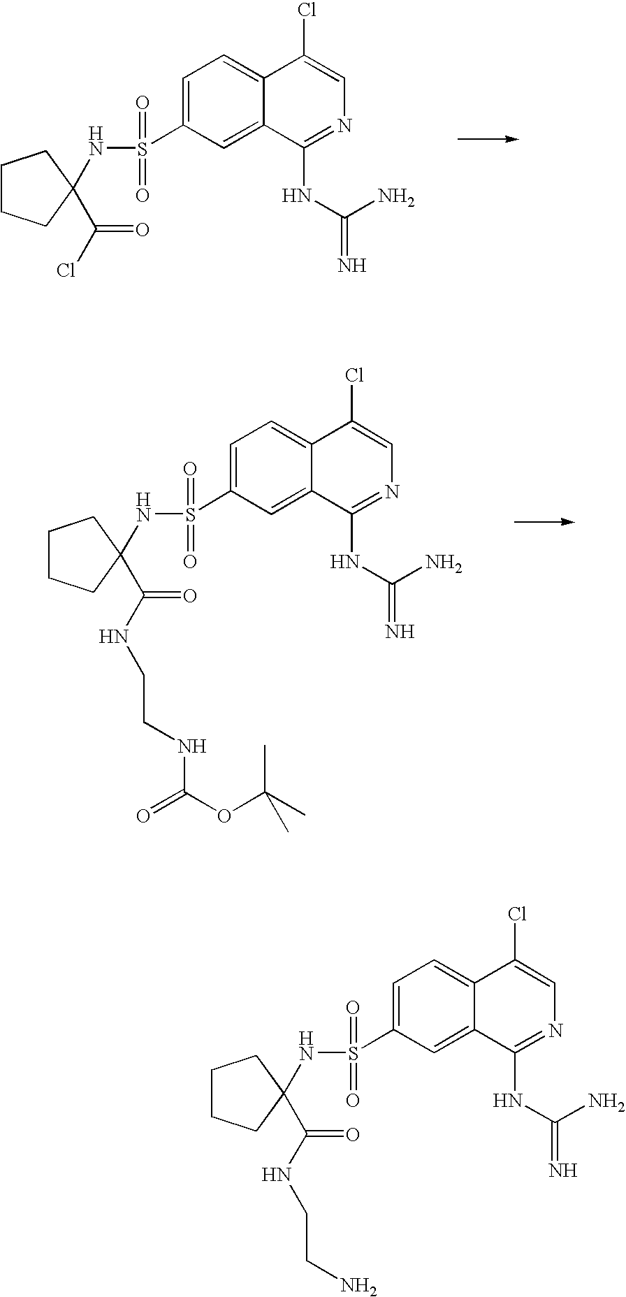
C1CCC(NS(=O)(=O)C2=CC=C3C(=C2)C(NC(N)=N)=NC=C3Cl)(C(Cl)=O)C1.C1CCC(NS(=O)(=O)C2=CC=C3C(=C2)C(NC(N)=N)=NC=C3Cl)(C(NCCNC(=O)OC(C)(C)C)=O)C1.C1CCC(NS(=O)(=O)C2=CC=C3C(=C2)C(NC(N)=N)=NC=C3Cl)(C(NCCN)=O)C1
